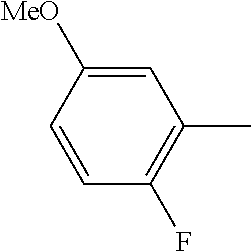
C1=CC([MeO])=CC(C)=C1F
